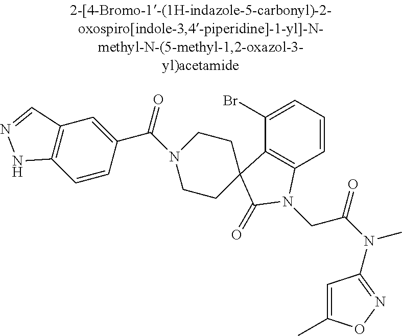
C1(Br)=CC=CC2=C1C1(C(=O)N2CC(N(C)C2=NOC(C)=C2)=O)CCN(C(C2=CC3=C(C=C2)NN=C3)=O)CC1
